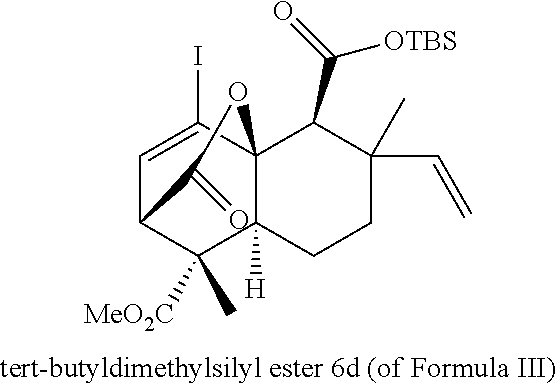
C1=C(I)C23C([H])(C([MeO2C])(C)C1C(=O)O2)CCC(C=C)(C)C3C(=O)[OTBS]
